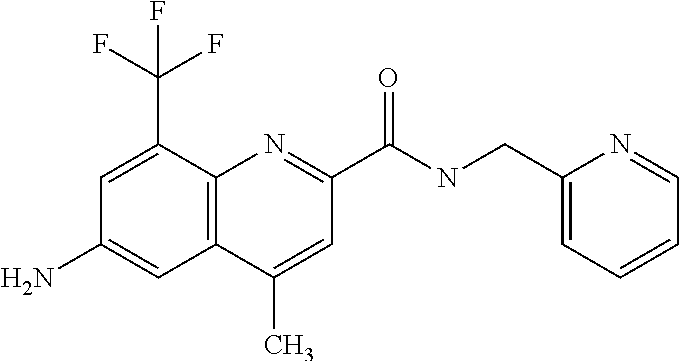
C1(C)=CC(C(NCC2=CC=CC=N2)=O)=NC2=C1C=C(N)C=C2C(F)(F)F
